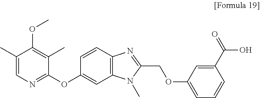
C1(C)=CN=C(OC2=CC3=C(C=C2)N=C(COC2=CC=CC(C(O)=O)=C2)N3C)C(C)=C1OC
